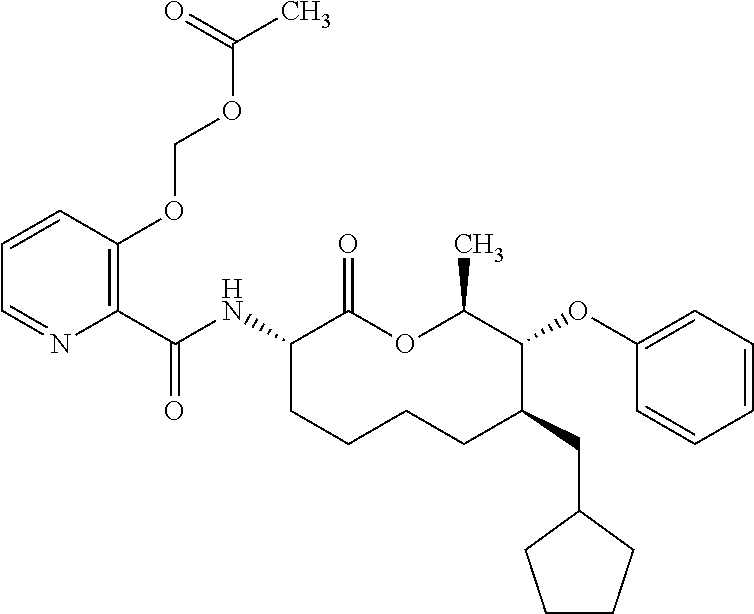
C1(C(NC2C(=O)OC(C)C(OC3=CC=CC=C3)C(CC3CCCC3)CCCC2)=O)=C(OCOC(C)=O)C=CC=N1
